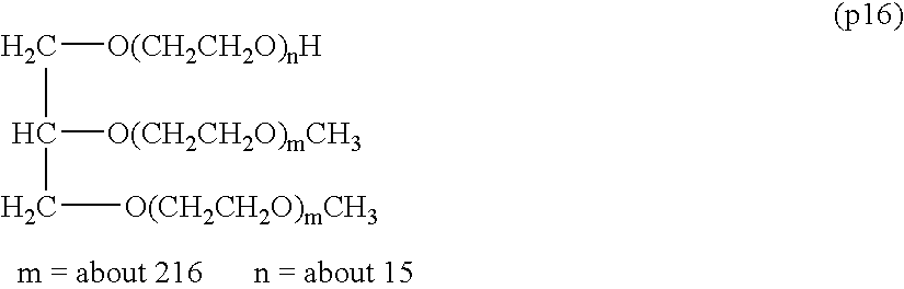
C([O(CH2CH2O)nH])C([O(CH2CH2O)mCH3])C[O(CH2CH2O)mCH3]
